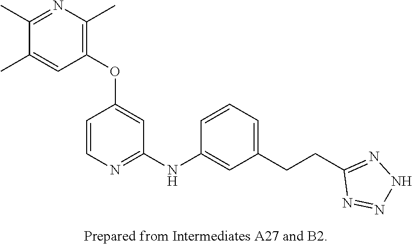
C1(OC2=CC(NC3=CC(CCC4=NNN=N4)=CC=C3)=NC=C2)=C(C)N=C(C)C(C)=C1
